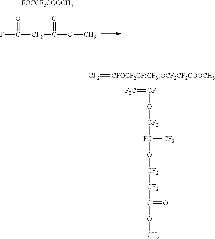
FC([CF2]C(OC)=O)=O.[FOCCF2COOCH3].[CF](O[CF2][FC]([CF3])O[CF2][CF2]C(=O)OC)=[F2C].[CF2]=[CFOCF2CF(CF3)OCF2CF2COOCH3]
